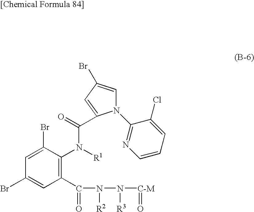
N1(C2=NC=CC=C2Cl)C=C(Br)C=C1C(=O)N([R1])C1=C(C(=O)N([R2])N([R3])[C-M]=O)C=C(Br)C=C1Br
